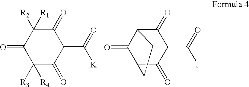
C1([R2])([R1])C(=O)C([R3])([R4])C(=O)C(C(=O)[K])C1=O.C12C(=O)C(C(=O)C(C(=O)[J])C1=O)CC2
